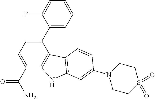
C1(C2=CC=C(C(N)=O)C3=C2C2=C(N3)C=C(N3CCS(=O)(=O)CC3)C=C2)=CC=CC=C1F
